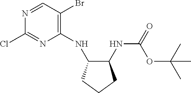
C1=NC(Cl)=NC(NC2C(NC(=O)OC(C)(C)C)CCC2)=C1Br
